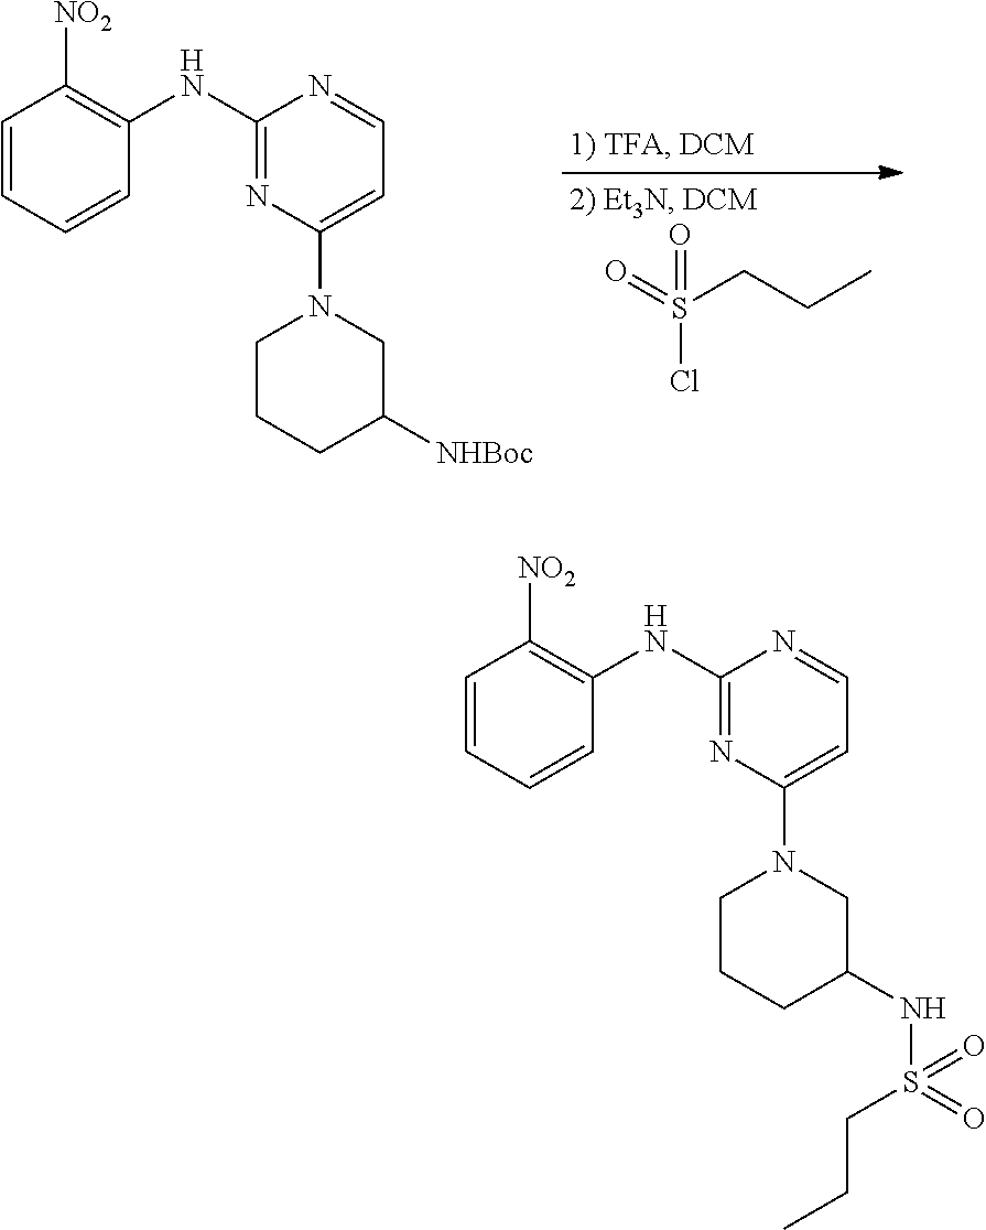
O=S(CCC)(=O)Cl.C1(NC2=C([NO2])C=CC=C2)=NC(N2CCCC([NHBoc])C2)=CC=N1.C1(NC2=C([NO2])C=CC=C2)=NC(N2CCCC(NS(=O)(CCC)=O)C2)=CC=N1
